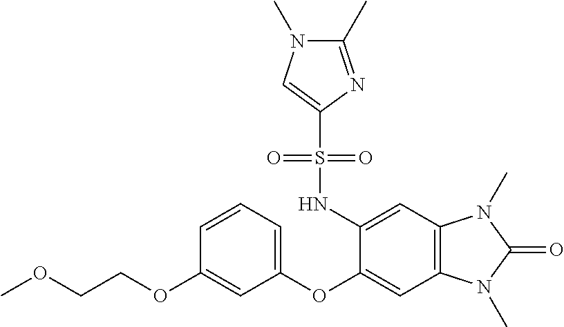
C1=CC=C(OC2=CC3=C(C=C2NS(C2=CN(C)C(C)=N2)(=O)=O)N(C)C(=O)N3C)C=C1OCCOC
